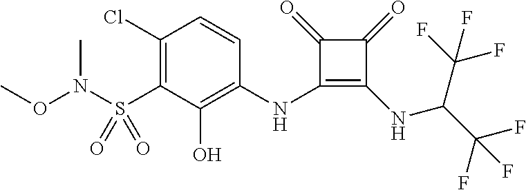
C1(Cl)=C(S(N(OC)C)(=O)=O)C(O)=C(NC2=C(NC(C(F)(F)F)C(F)(F)F)C(=O)C2=O)C=C1
